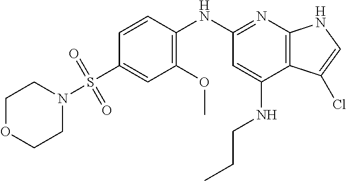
C1OCCN(S(C2=CC(OC)=C(NC3=NC4=C(C(NCCC)=C3)C(Cl)=CN4)C=C2)(=O)=O)C1
